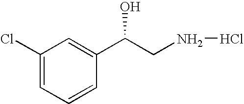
C1(Cl)=CC=CC(C(CNCl)O)=C1
